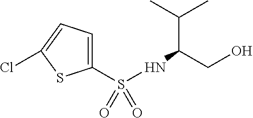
C1(S(NC(CO)C(C)C)(=O)=O)=CC=C(Cl)S1
